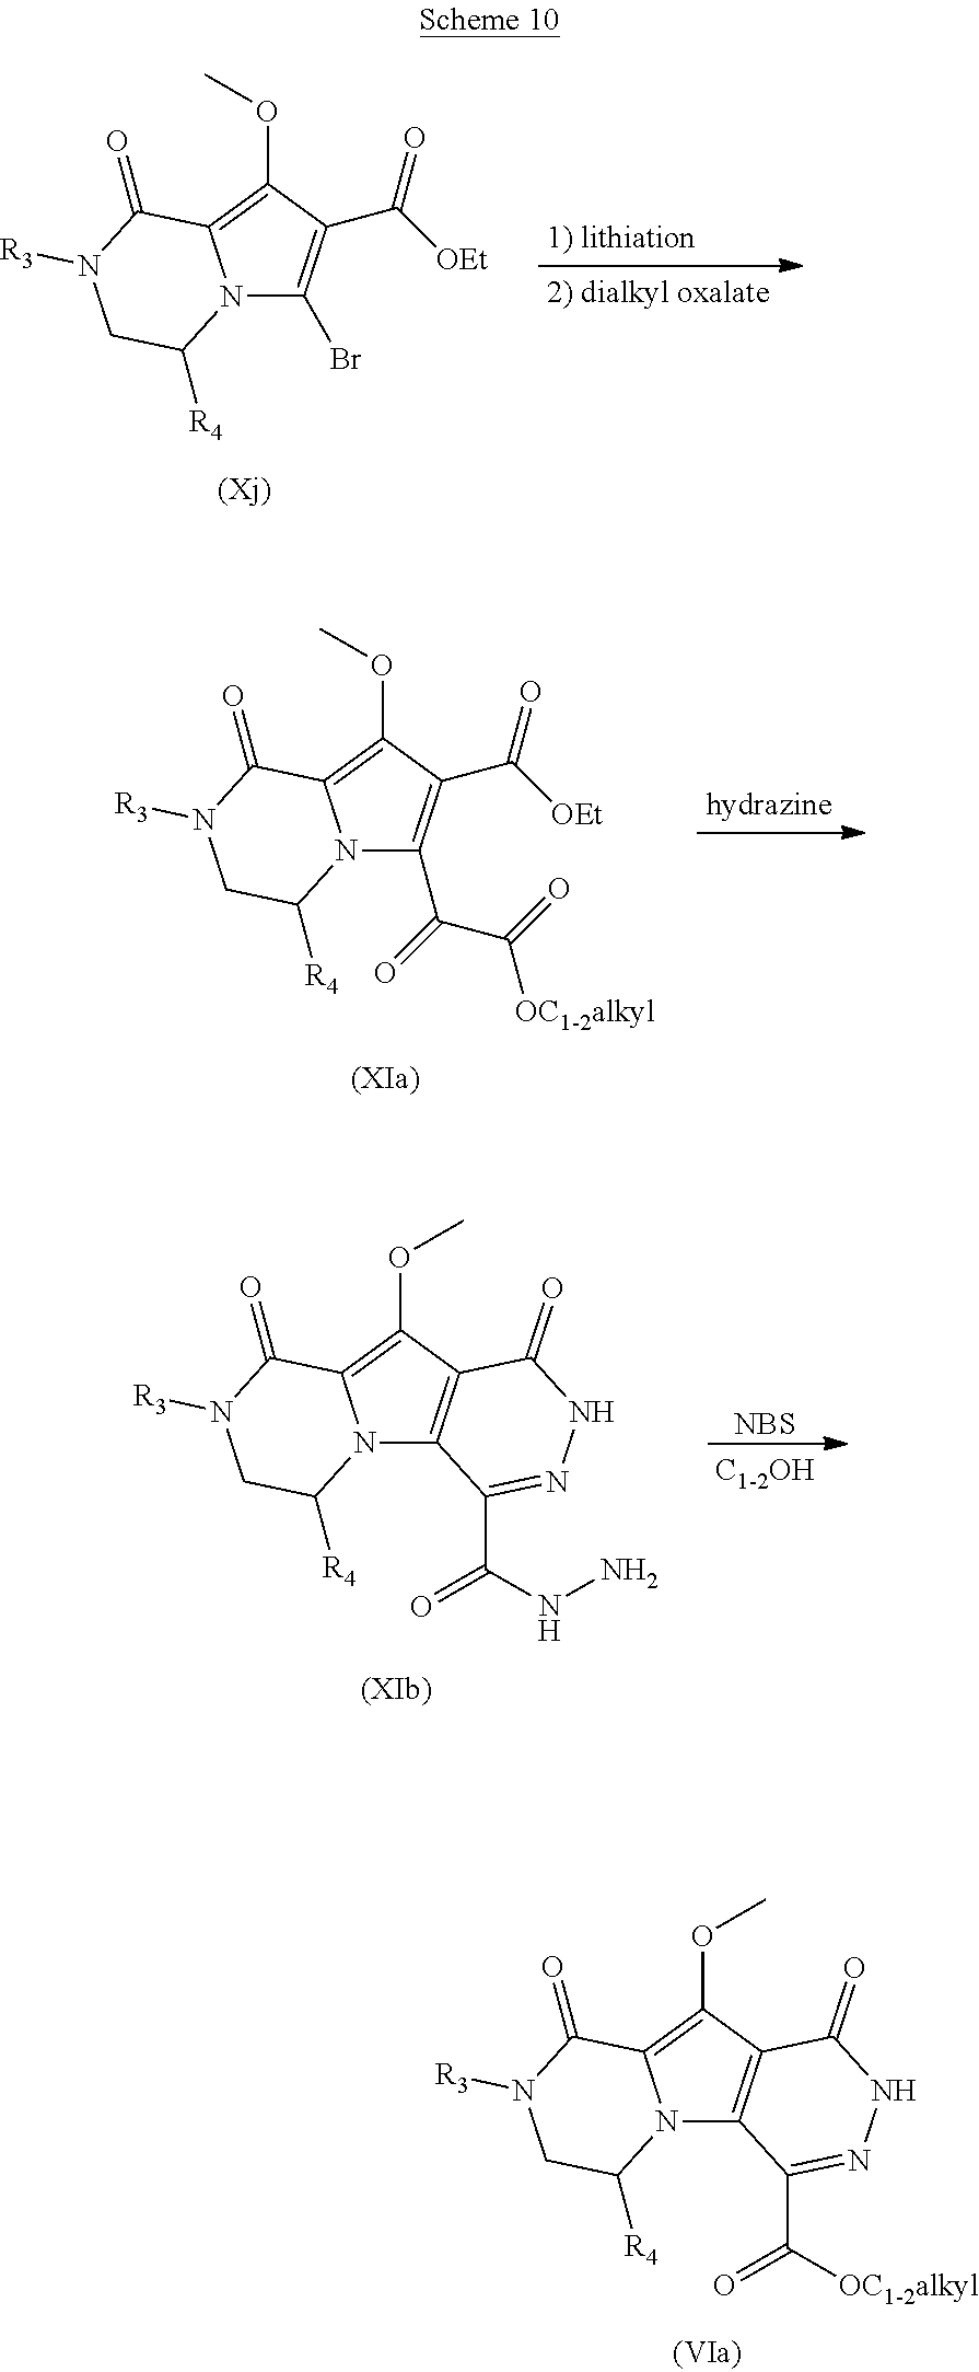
N12C3=C(C(OC)=C1C(=O)N([R3])CC2[R4])C(=O)NN=C3C([OC1-2alkyl])=O.N12C(Br)=C(C(=O)[OEt])C(OC)=C1C(=O)N([R3])CC2[R4].N12C(C(=O)C(=O)[OC1-2alkyl])=C(C(=O)[OEt])C(OC)=C1C(=O)N([R3])CC2[R4].N12C3=C(C(OC)=C1C(=O)N([R3])CC2[R4])C(=O)NN=C3C(NN)=O.[NBS]
